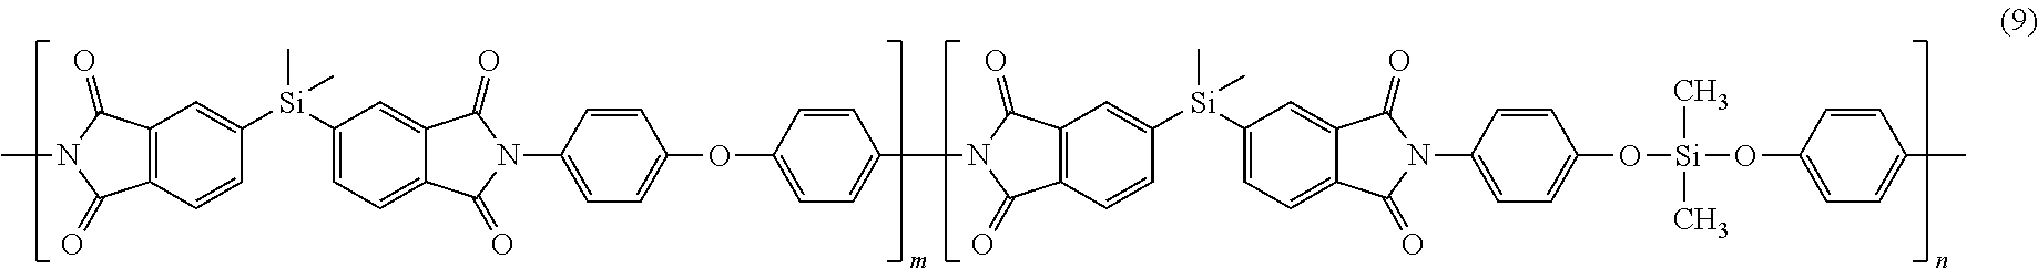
C12=C(C=CC([Si](C3=CC=C4C(=O)N(C5=CC=C(OC6=CC=C(N7C(=O)C8=C(C=CC([Si](C9=CC=C%10C(=O)N(C%11=CC=C(O[Si](OC%12=CC=C(C)C=C%12)(C)C)C=C%11)C(=O)C%10=C9)(C)C)=C8)C7=O)C=C6)C=C5)C(=O)C4=C3)(C)C)=C1)C(=O)N(C)C2=O
